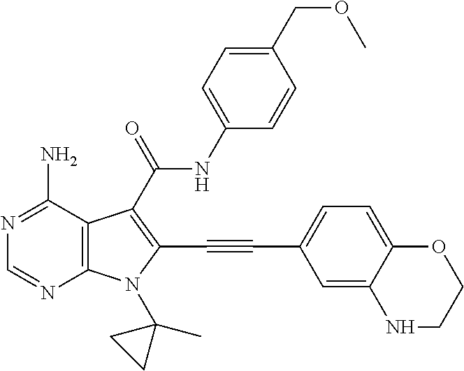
C12=C(C(N)=NC=N1)C(C(=O)NC1=CC=C(COC)C=C1)=C(C#CC1=CC=C3C(=C1)NCCO3)N2C1(C)CC1
